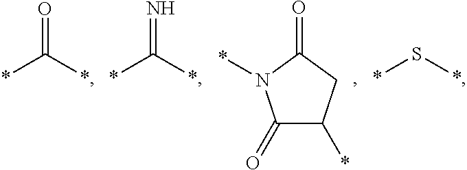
O=C(*)*.N=C(*)*.O=C1CC(*)C(=O)N1*.S(*)*
